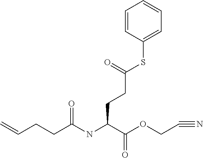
C=CCCC(NC(C(OCC#N)=O)CCC(SC1=CC=CC=C1)=O)=O
